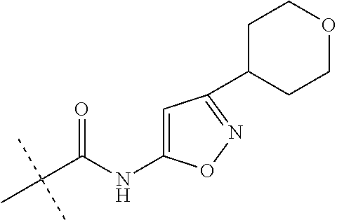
C1=C(NC(C(C)(C)C)=O)ON=C1C1CCOCC1
